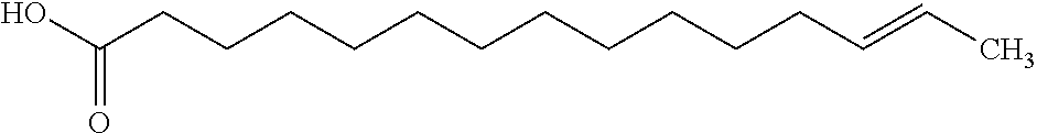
OC(CCCCCCCCCCCC=CC)=O
